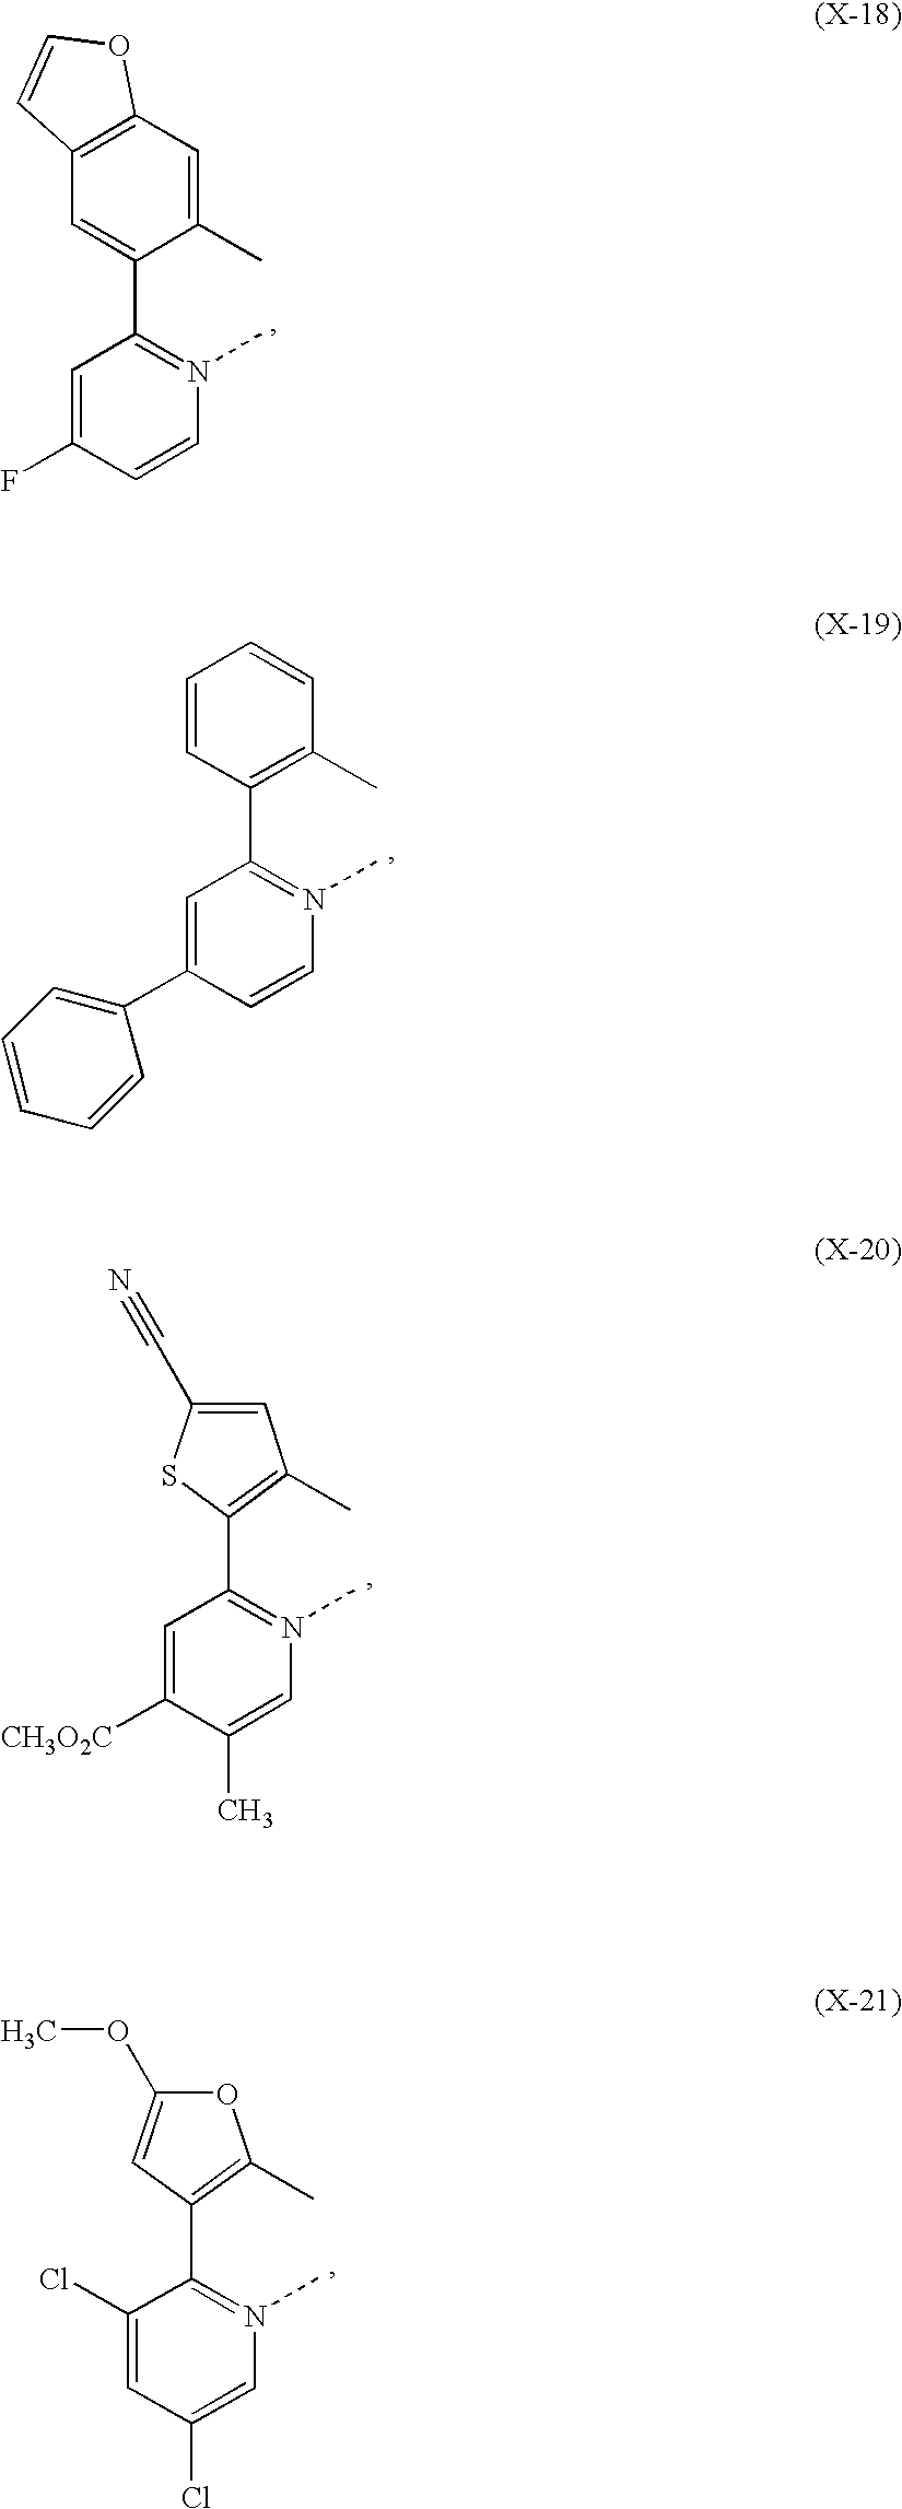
C1(C)=CC2=C(C=C1C1=N(C)C=CC(F)=C1)C=CO2.C1(C)=C(C2=N(C)C=CC(C3=CC=CC=C3)=C2)C=CC=C1.C1=C(C#N)SC(C2=N(C)C=C(C)C([CH3O2C])=C2)=C1C.O1C(OC)=CC(C2=N(C)C=C(Cl)C=C2Cl)=C1C
